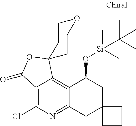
C12=C(Cl)N=C3C(=C1C1(OC2=O)CCOCC1)C(O[Si](C)(C)C(C)(C)C)CC1(C3)CCC1
